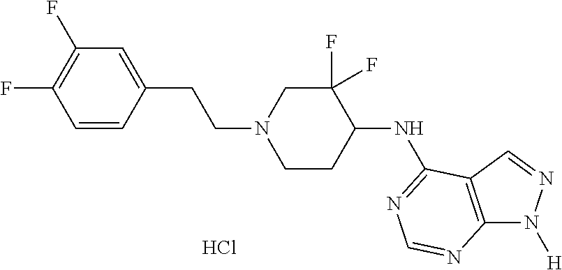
C1=CC(CCN2CCC(NC3=NC=NC4=C3C=NN4[H])C(F)(F)C2)=CC(F)=C1F.Cl
